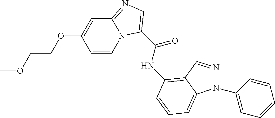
C1=CN2C(=NC=C2C(=O)NC2=C3C=NN(C4=CC=CC=C4)C3=CC=C2)C=C1OCCOC
